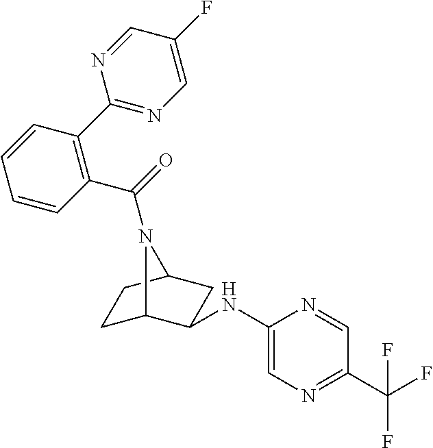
C1C2C(NC3=CN=C(C(F)(F)F)C=N3)CC(C1)N2C(=O)C1=C(C2=NC=C(F)C=N2)C=CC=C1
